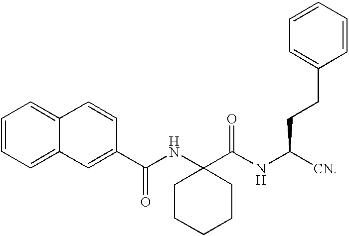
C1=CC=C2C(=C1)C=CC(C(NC1(C(NC([CN])CCC3=CC=CC=C3)=O)CCCCC1)=O)=C2
